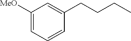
C1([MeO])=CC=CC(CCCC)=C1
